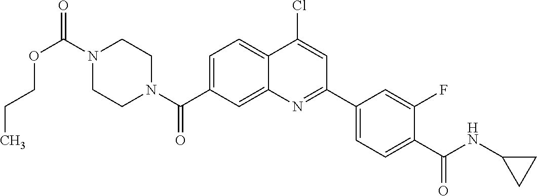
N1(C(OCCC)=O)CCN(C(=O)C2=CC=C3C(=C2)N=C(C2=CC=C(C(NC4CC4)=O)C(F)=C2)C=C3Cl)CC1
